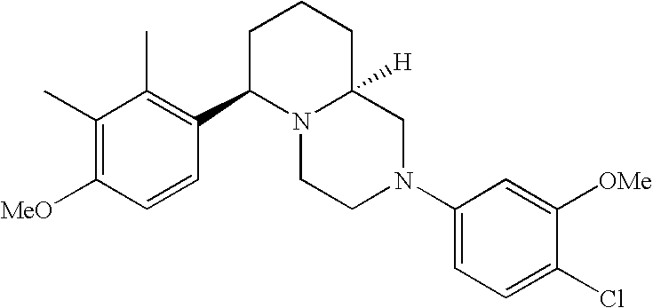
C1(C)=C([MeO])C=CC(C2N3C([H])(CCC2)CN(C2=CC=C(Cl)C([OMe])=C2)CC3)=C1C
